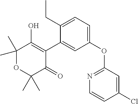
C1(C)(C)OC(C)(C)C(=O)C(C2=CC(OC3=NC=CC(Cl)=C3)=CC=C2CC)=C1O
